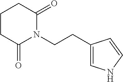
C1CC(=O)N(CCC2=CNC=C2)C(=O)C1
